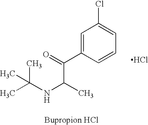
CC(NC(C(=O)C1=CC(Cl)=CC=C1)C)(C)C.Cl
